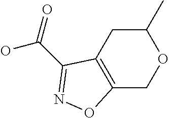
C12=C(CC(C)OC1)C(C(=O)O)=NO2
